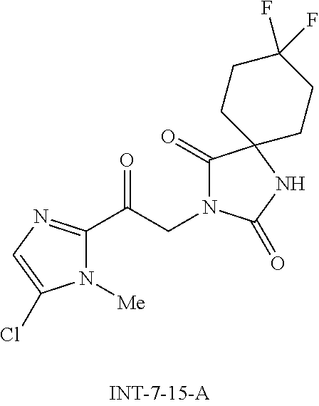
N1([Me])C(C(CN2C(=O)C3(NC2=O)CCC(F)(F)CC3)=O)=NC=C1Cl
